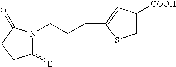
N1(CCCC2=CC([COOH])=CS2)C([E])CCC1=O
